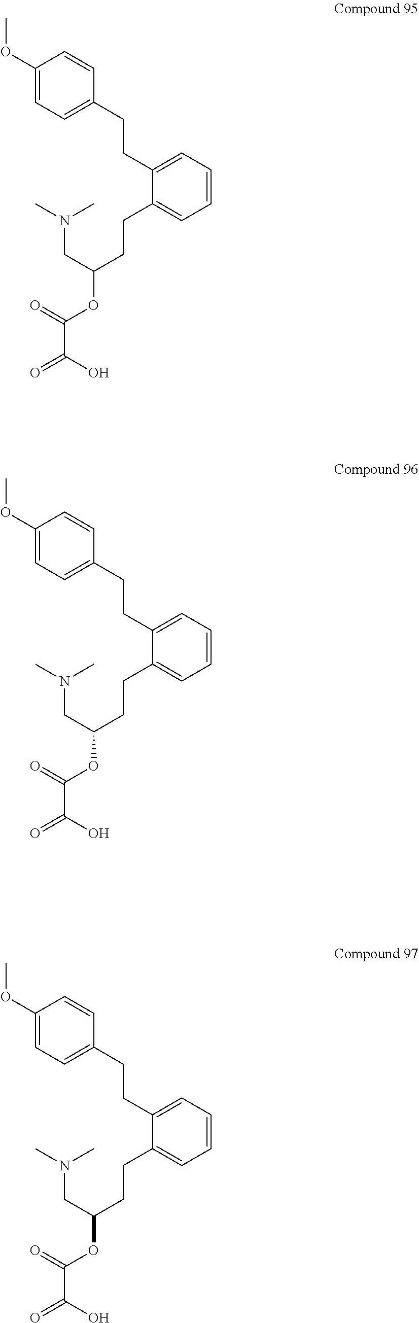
C1(OC)=CC=C(CCC2=CC=CC=C2CCC(OC(C(=O)O)=O)CN(C)C)C=C1.C1(OC)=CC=C(CCC2=CC=CC=C2CCC(OC(C(=O)O)=O)CN(C)C)C=C1.C1(OC)=CC=C(CCC2=CC=CC=C2CCC(OC(C(=O)O)=O)CN(C)C)C=C1
